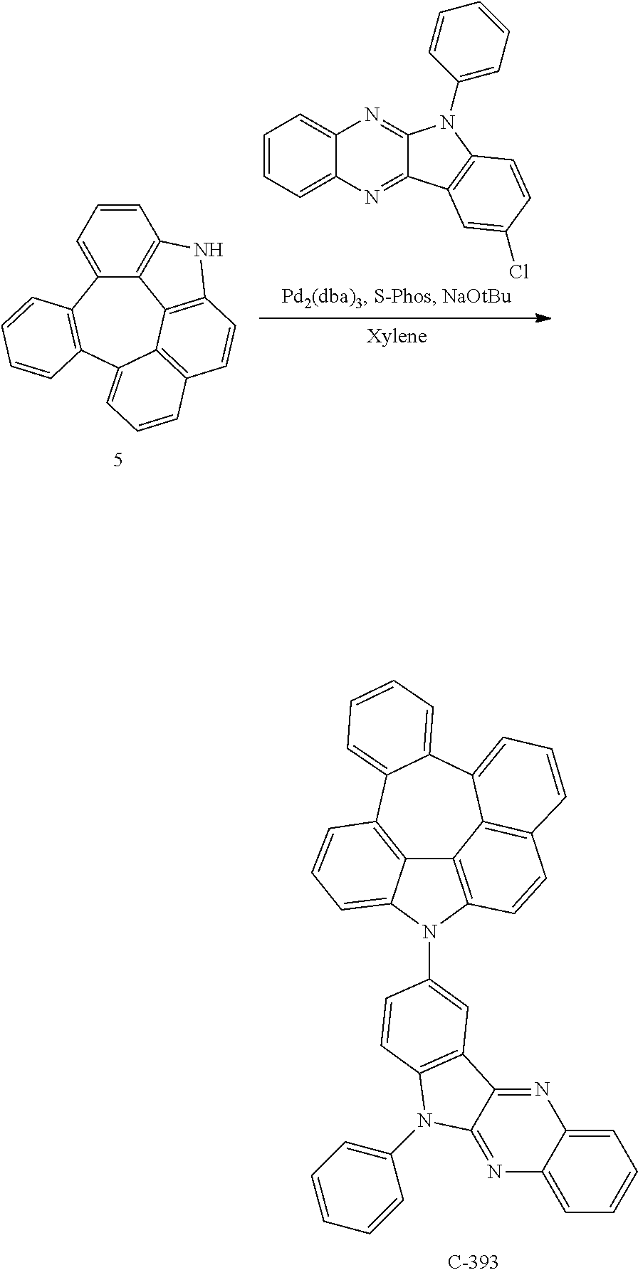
C1=CC=C2C3=C1NC1=C3C3=C(C=C1)C=CC=C3C1=C2C=CC=C1.C1=CC=C2C(=C1)N=C1C(=N2)C2=C(N1C1=CC=CC=C1)C=CC(Cl)=C2.C12=C3N(C4=CC5=C(N(C6=CC=CC=C6)C6=NC7=CC=CC=C7N=C65)C=C4)C4=CC=CC(=C14)C1=CC=CC=C1C1=CC=CC(=C21)C=C3
